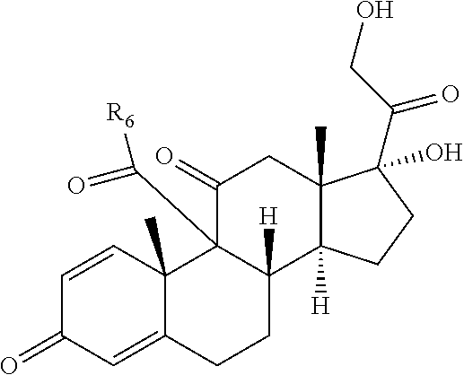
C1=CC2(C)C(=CC1=O)CCC1([H])C2(C([R6])=O)C(=O)CC2(C)C1([H])CCC2(C(CO)=O)O
